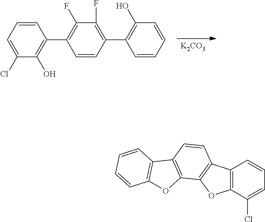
[K2CO3].C1=CC(C2=C(O)C=CC=C2)=C(F)C(F)=C1C1=C(O)C(Cl)=CC=C1.C12=C(C(Cl)=CC=C1)OC1=C2C=CC2=C1OC1=C2C=CC=C1
